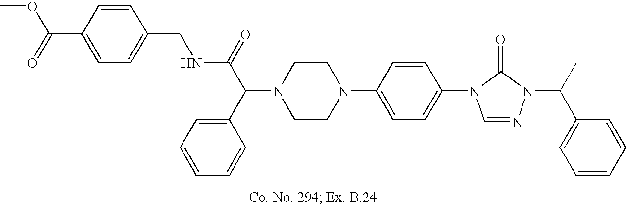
N1(C(C2=CC=CC=C2)C(=O)NCC2=CC=C(C(=O)OC)C=C2)CCN(C2=CC=C(N3C=NN(C(C)C4=CC=CC=C4)C3=O)C=C2)CC1
